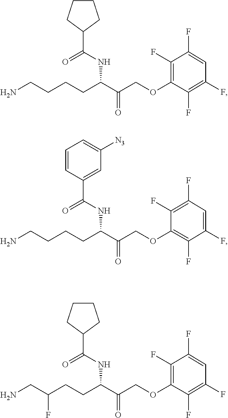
O=C(C1CCCC1)NC(C(=O)COC1=C(F)C(F)=CC(F)=C1F)CCCCN.O=C(C1=CC([N3])=CC=C1)NC(C(=O)COC1=C(F)C(F)=CC(F)=C1F)CCCCN.O=C(C1CCCC1)NC(C(=O)COC1=C(F)C(F)=CC(F)=C1F)CCC(CN)F
